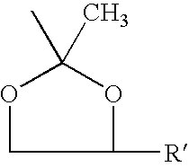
C1([R])OC(C)(C)OC1
